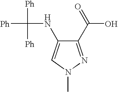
C1(C(=O)O)=NN(C)C=C1NC([Ph])([Ph])[Ph]
